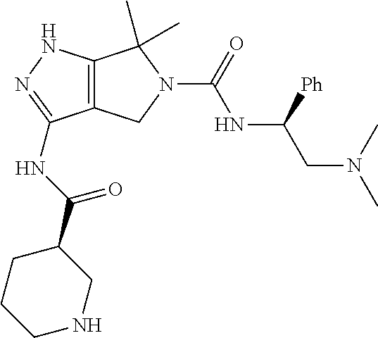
N1=C(NC(C2CCCNC2)=O)C2=C(N1)C(C)(C)N(C(NC(CN(C)C)[Ph])=O)C2
